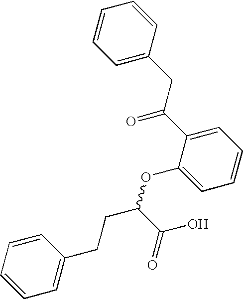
C1=C(CC(C2=CC=CC=C2OC(CCC2=CC=CC=C2)C(=O)O)=O)C=CC=C1
